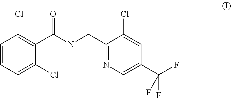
C1=CC=C(Cl)C(C(NCC2=NC=C(C(F)(F)F)C=C2Cl)=O)=C1Cl
